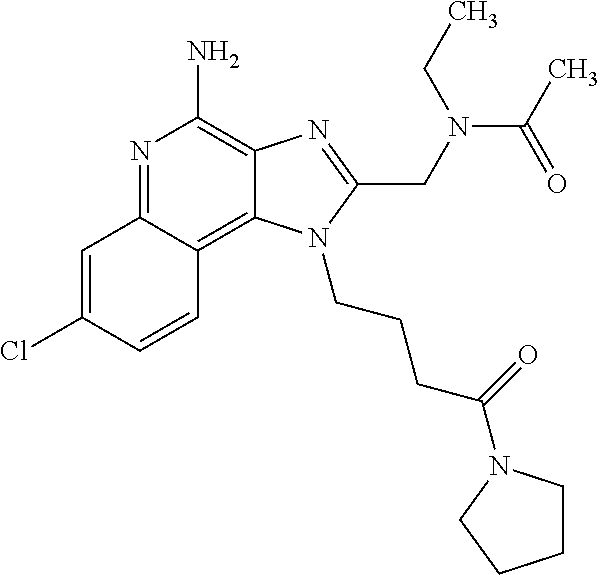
C1=C(Cl)C=CC2=C3C(=C(N)N=C12)N=C(CN(CC)C(C)=O)N3CCCC(=O)N1CCCC1
